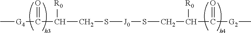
C[G4]C(=O)C([R0])CS[J0]SCC([R0])C(=O)[G2]C
